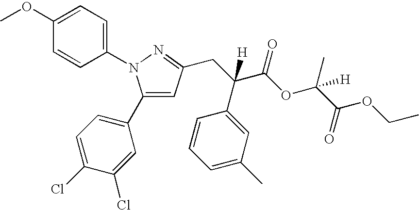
C1(N2C(C3=CC=C(Cl)C(Cl)=C3)=CC(CC(C(OC(C(OCC)=O)(C)[H])=O)(C3=CC(C)=CC=C3)[H])=N2)=CC=C(OC)C=C1
